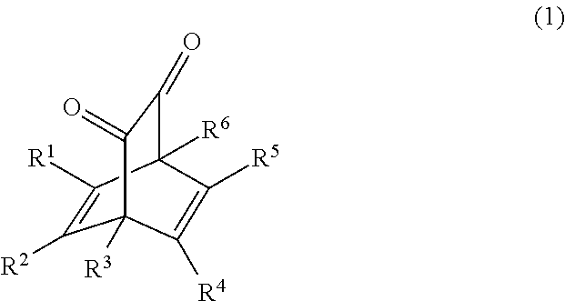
C1([R2])=C([R1])C2([R6])C(=O)C(=O)C1([R3])C([R4])=C2[R5]
